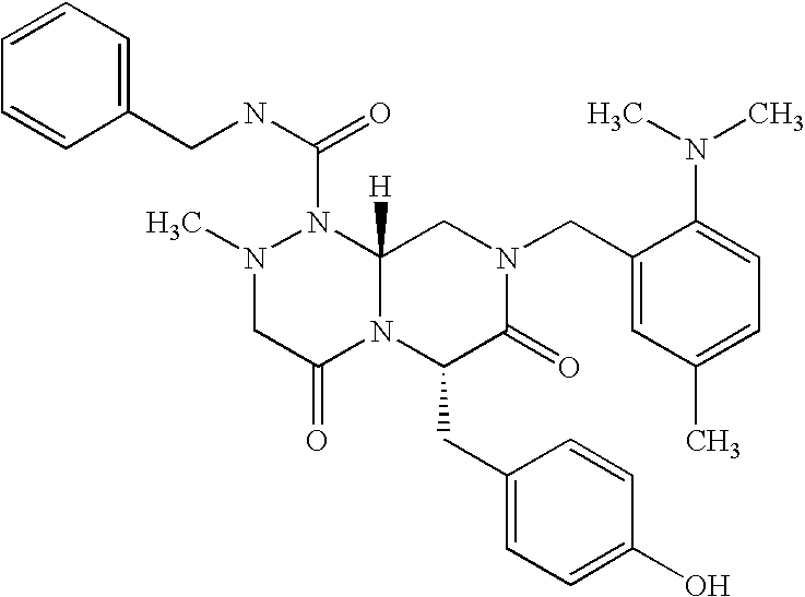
C1=CC=CC(CNC(N2N(C)CC(=O)N3C2([H])CN(CC2=CC(C)=CC=C2N(C)C)C(=O)C3CC2=CC=C(O)C=C2)=O)=C1
